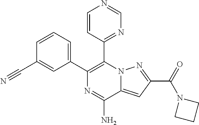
N12C(=CC(C(=O)N3CCC3)=N1)C(N)=NC(C1=CC=CC(C#N)=C1)=C2C1=NC=NC=C1
